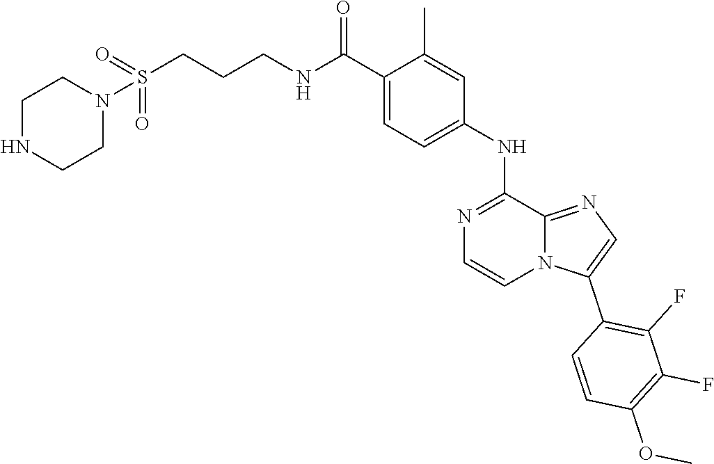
C1=C(C)C(C(NCCCS(N2CCNCC2)(=O)=O)=O)=CC=C1NC1=NC=CN2C1=NC=C2C1=C(F)C(F)=C(OC)C=C1
